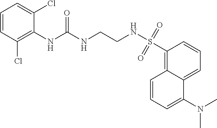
C12=CC=CC(S(NCCNC(NC3=C(Cl)C=CC=C3Cl)=O)(=O)=O)=C1C=CC=C2N(C)C
